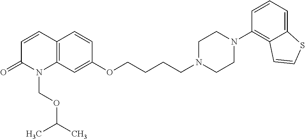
C1=CC2=C(N(COC(C)C)C1=O)C=C(OCCCCN1CCN(C3=C4C(=CC=C3)SC=C4)CC1)C=C2
